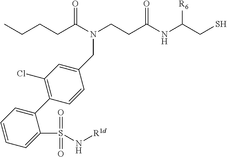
C(CCC(N(CCC(NC(CS)[R6])=O)CC1=CC(Cl)=C(C2=CC=CC=C2S(N[R1d])(=O)=O)C=C1)=O)C
